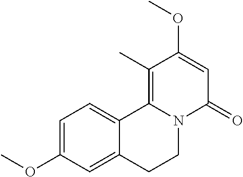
C1=C(OC)C=C2C(=C1)C1=C(C)C(OC)=CC(=O)N1CC2
